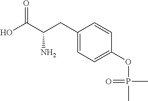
C(C1=CC=C(OP(C)(C)=O)C=C1)C(C(O)=O)N
